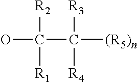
OC(C([(R5)n])([R3])[R4])([R2])[R1]
